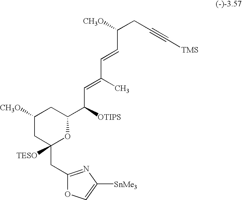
C1([TESO])(CC2=NC([SnMe3])=CO2)CC([CH3O])CC(C([OTIPS])C=C(C=CC(CC#C[TMS])[CH3O])C)O1
